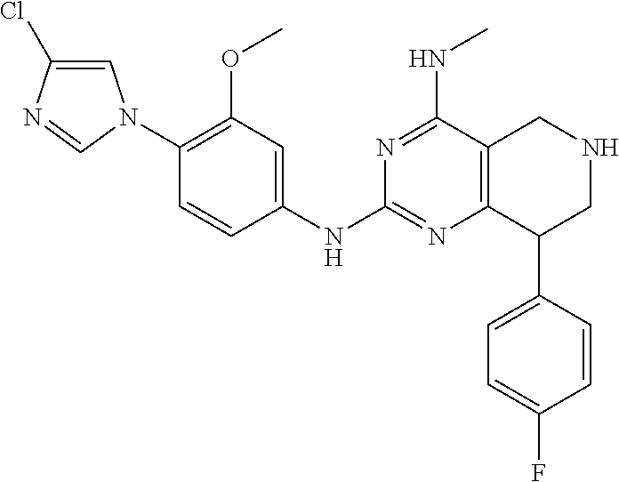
N1=C(NC)C2=C(N=C1NC1=CC(OC)=C(N3C=C(Cl)N=C3)C=C1)C(C1=CC=C(F)C=C1)CNC2
